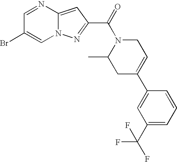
C1=NC2=CC(C(=O)N3C(C)CC(C4=CC(C(F)(F)F)=CC=C4)=CC3)=NN2C=C1Br
